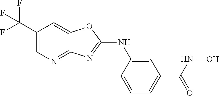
C1(C(F)(F)F)=CN=C2C(=C1)OC(NC1=CC(C(=O)NO)=CC=C1)=N2
